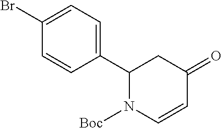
C1(C2N([Boc])C=CC(=O)C2)=CC=C(Br)C=C1
